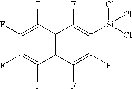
C12=C(C(F)=C(F)C([Si](Cl)(Cl)Cl)=C1F)C(F)=C(F)C(F)=C2F
